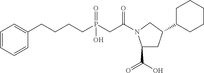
C1=CC=CC(CCCCP(CC(=O)N2C(C(O)=O)CC(C3CCCCC3)C2)(=O)O)=C1
